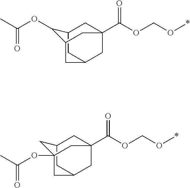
CC(OC1C2CC3CC1CC(C(OCO*)=O)(C3)C2)=O.C1C2CC3CC(C(OCO*)=O)(C2)CC1(OC(C)=O)C3
